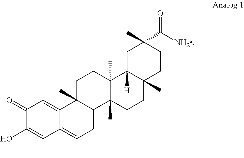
C1(=O)C(O)=C(C)C2=CC=C3C(C)(C2=C1)CCC1(C)C3(C)CCC2(C)C1([H])CC(C)(C(=O)[NH2])CC2
